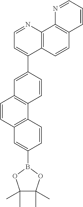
C1=CC2=C(C3=C1C=C(C1=CC=NC4=C1C=CC1=C4N=CC=C1)C=C3)C=CC(B1OC(C)(C)C(C)(C)O1)=C2
